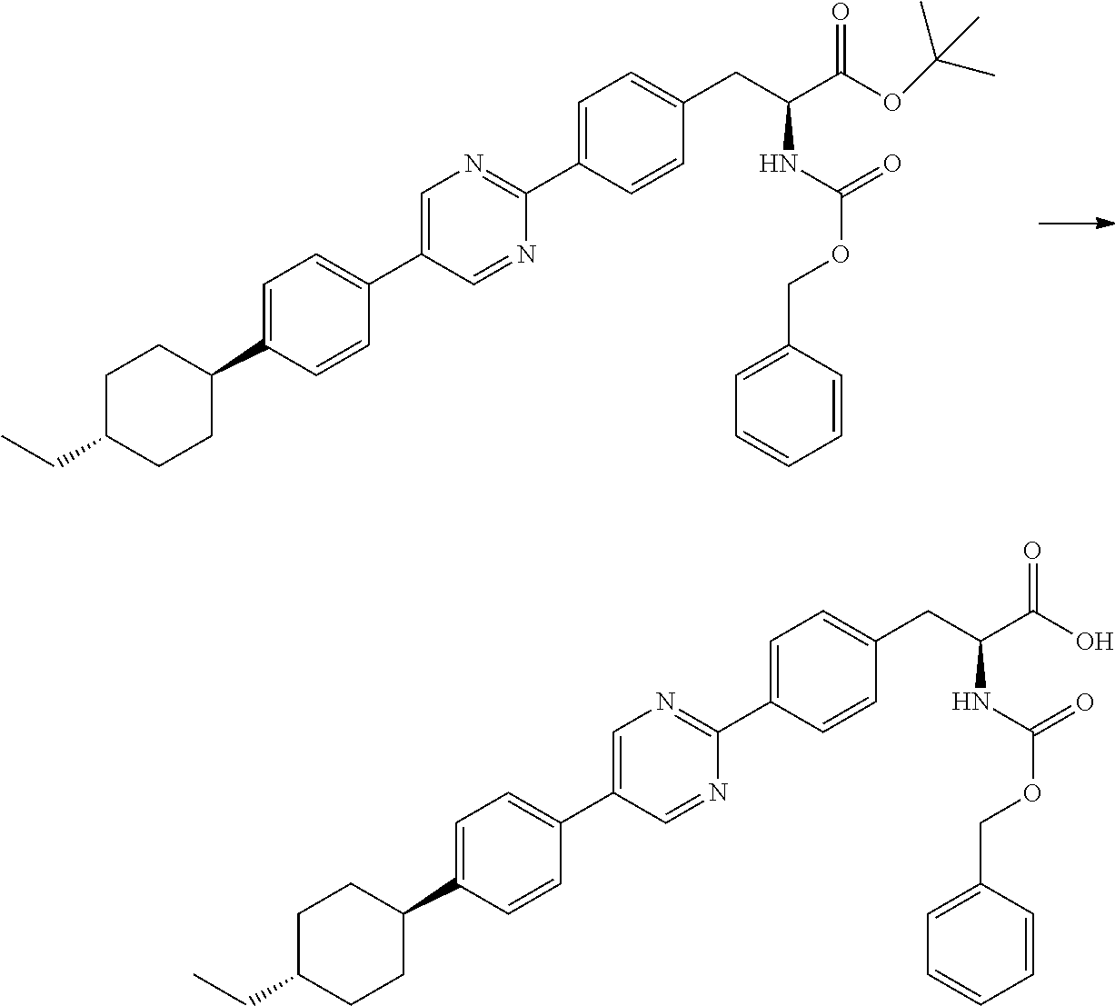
C1=C(C2CCC(CC)CC2)C=CC(C2=CN=C(C3=CC=C(CC(NC(OCC4=CC=CC=C4)=O)C(OC(C)(C)C)=O)C=C3)N=C2)=C1.C1=C(C2CCC(CC)CC2)C=CC(C2=CN=C(C3=CC=C(CC(NC(OCC4=CC=CC=C4)=O)C(O)=O)C=C3)N=C2)=C1
